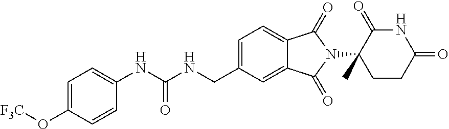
C1=C(O[F3C])C=CC(NC(NCC2=CC=C3C(=C2)C(=O)N(C2(C)CCC(=O)NC2=O)C3=O)=O)=C1
